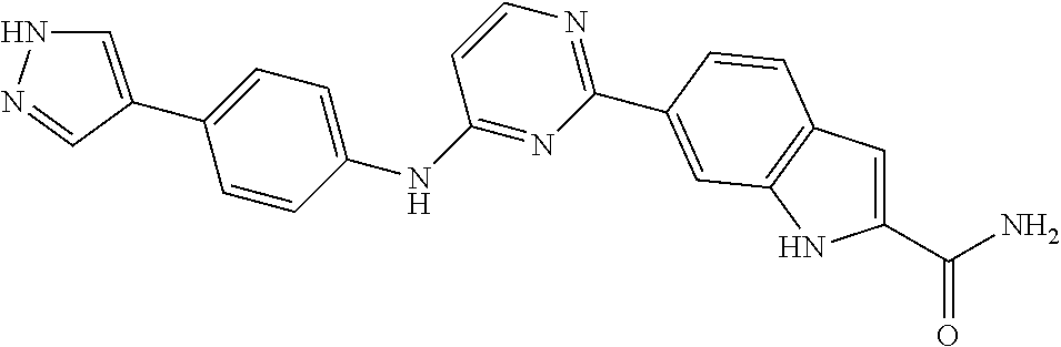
C1(C(N)=O)=CC2=C(N1)C=C(C1=NC=CC(NC3=CC=C(C4=CNN=C4)C=C3)=N1)C=C2
